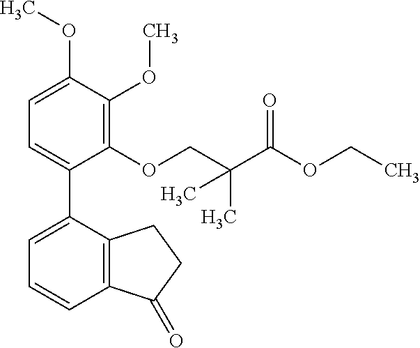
C1=C(OC)C(OC)=C(OCC(C(OCC)=O)(C)C)C(C2=CC=CC3=C2CCC3=O)=C1
